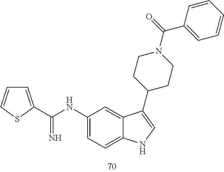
C1(NC(=N)C2=CC=CS2)=CC=C2C(=C1)C(C1CCN(C(C3=CC=CC=C3)=O)CC1)=CN2
